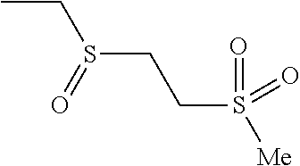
CCS(CCS([Me])(=O)=O)=O
